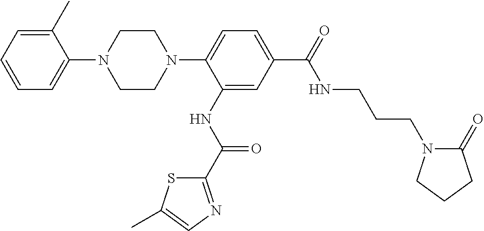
C1=C(C)C(N2CCN(C3=CC=C(C(NCCCN4C(=O)CCC4)=O)C=C3NC(=O)C3=NC=C(C)S3)CC2)=CC=C1
